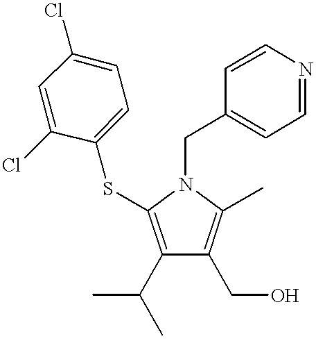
C1(C(C)C)=C(SC2=CC=C(Cl)C=C2Cl)N(CC2=CC=NC=C2)C(C)=C1CO
